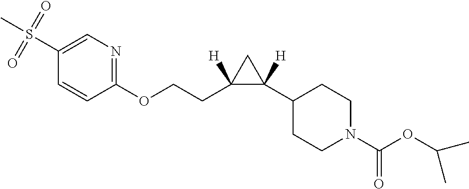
S(C1=CN=C(OCCC2([H])C([H])(C3CCN(C(OC(C)C)=O)CC3)C2)C=C1)(C)(=O)=O
